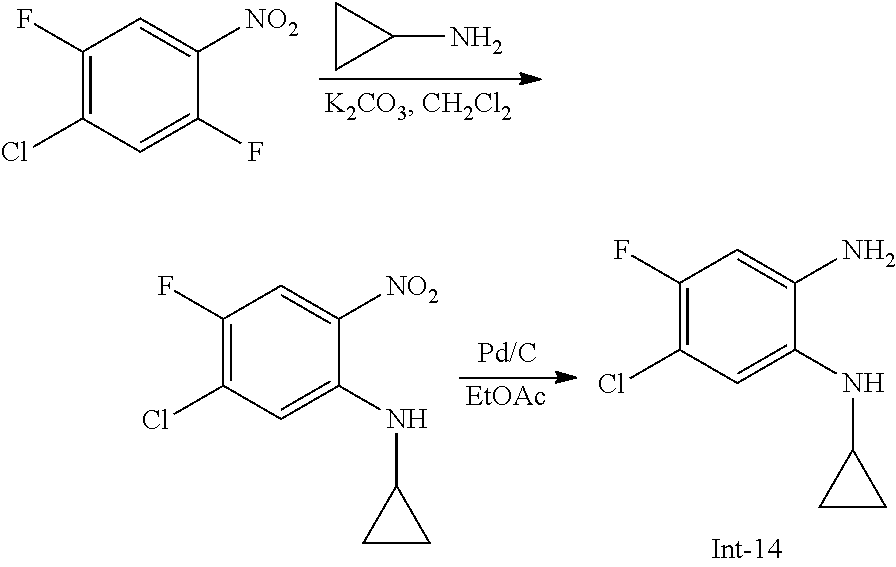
C1(F)=C(Cl)C=C(F)C([NO2])=C1.C1(N)CC1.[EtOAc].C1(F)=C(Cl)C=C(NC2CC2)C([NO2])=C1.C1(F)=C(Cl)C=C(NC2CC2)C(N)=C1
